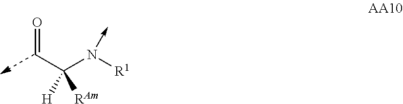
O=CC(N([R1])->C)([H])[RAm]
